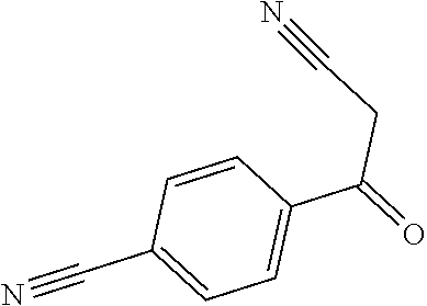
C1(C(CC#N)=O)=CC=C(C#N)C=C1
